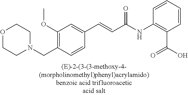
C1(OC)=C(CN2CCOCC2)C=CC(C=CC(=O)NC2=C(C(=O)O)C=CC=C2)=C1
